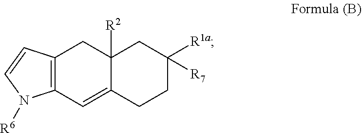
C12([R2])C(=CC3=C(C1)C=CN3[R6])CCC([R1a])([R7])C2
